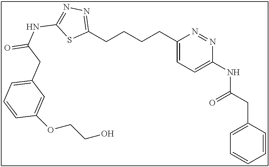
C1(CCCCC2=CC=C(NC(CC3=CC=CC=C3)=O)N=N2)=NN=C(NC(=O)CC2=CC=CC(OCCO)=C2)S1
